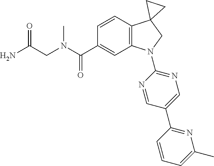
O=C(CN(C)C(C1=CC2=C(C=C1)C1(CN2C2=NC=C(C3=NC(C)=CC=C3)C=N2)CC1)=O)N
